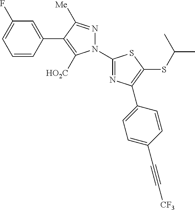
C1=CC(C2=C([HO2C])N(C3=NC(C4=CC=C(C#C[CF3])C=C4)=C(SC(C)C)S3)N=C2[Me])=CC(F)=C1
